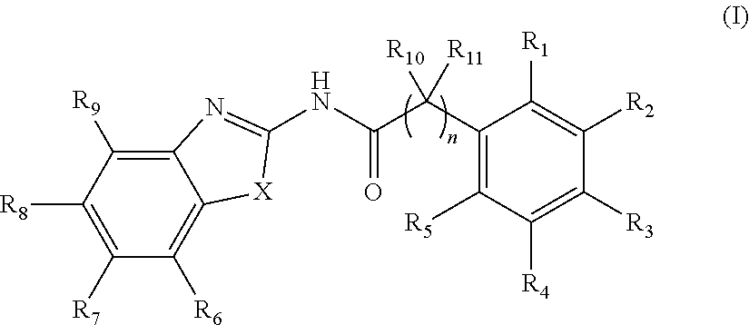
C12=C([R9])C([R8])=C([R7])C([R6])=C1[X]C(NC(C(C1=C([R5])C([R4])=C([R3])C([R2])=C1[R1])([R10])[R11])=O)=N2
